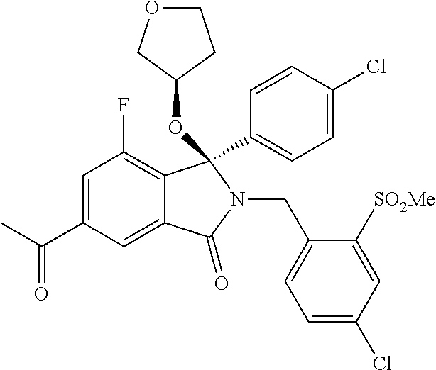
C1=C(C(C)=O)C=C2C(=C1F)C(C1=CC=C(Cl)C=C1)(OC1CCOC1)N(CC1=CC=C(Cl)C=C1[SO2Me])C2=O
